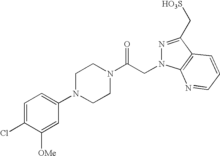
C1=C(Cl)C([OMe])=CC(N2CCN(C(CN3N=C(C[HO3S])C4=C3N=CC=C4)=O)CC2)=C1
